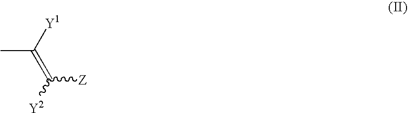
CC(=C([Z])[Y2])[Y1]
